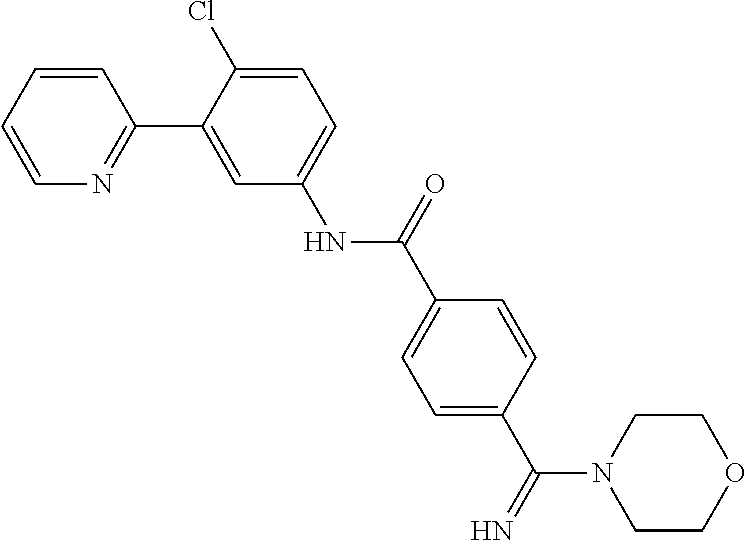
C1=CC=CN=C1C1=CC(NC(C2=CC=C(C(N3CCOCC3)=N)C=C2)=O)=CC=C1Cl
